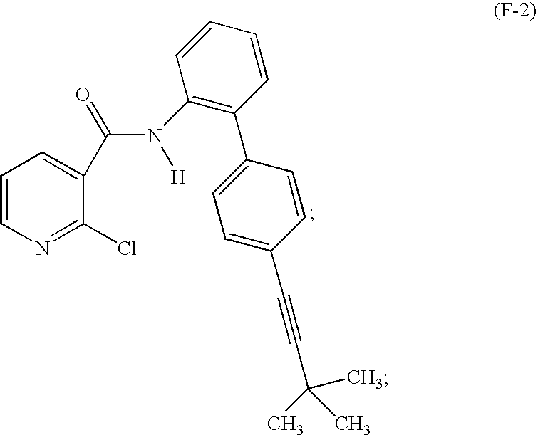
C1=CN=C(Cl)C(C(=O)N([H])C2=C(C3=CC=C(C#CC(C)(C)C)C=C3)C=CC=C2)=C1
